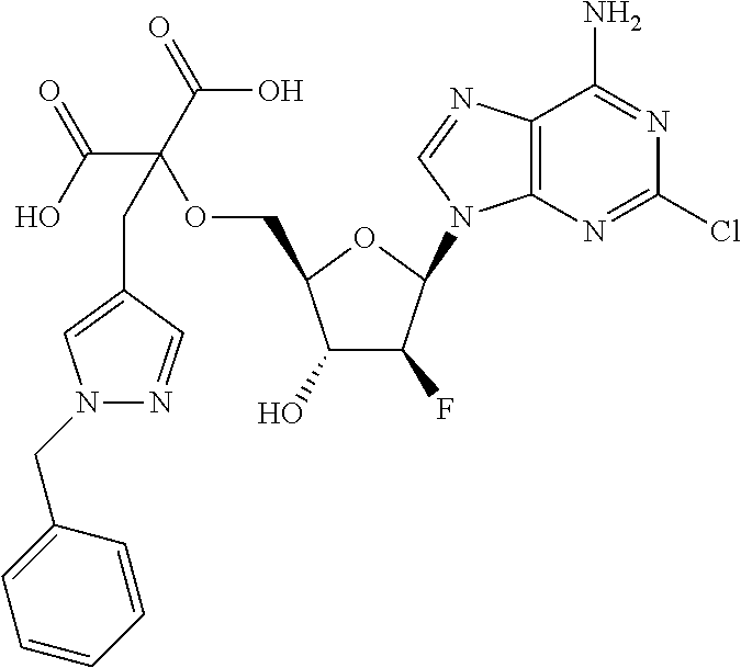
C12=C(N=CN1C1C(F)C(O)C(COC(C(O)=O)(C(=O)O)CC3=CN(CC4=CC=CC=C4)N=C3)O1)C(N)=NC(Cl)=N2
